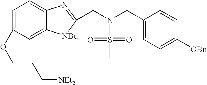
C1=C(OCCC[NEt2])C=C2C(=C1)N=C(CN(CC1=CC=C([OBn])C=C1)S(C)(=O)=O)[NBu]2
